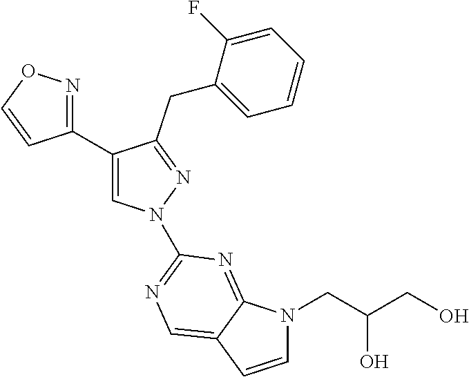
C1(C2=NOC=C2)=CN(C2=NC=C3C(=N2)N(CC(CO)O)C=C3)N=C1CC1=CC=CC=C1F
